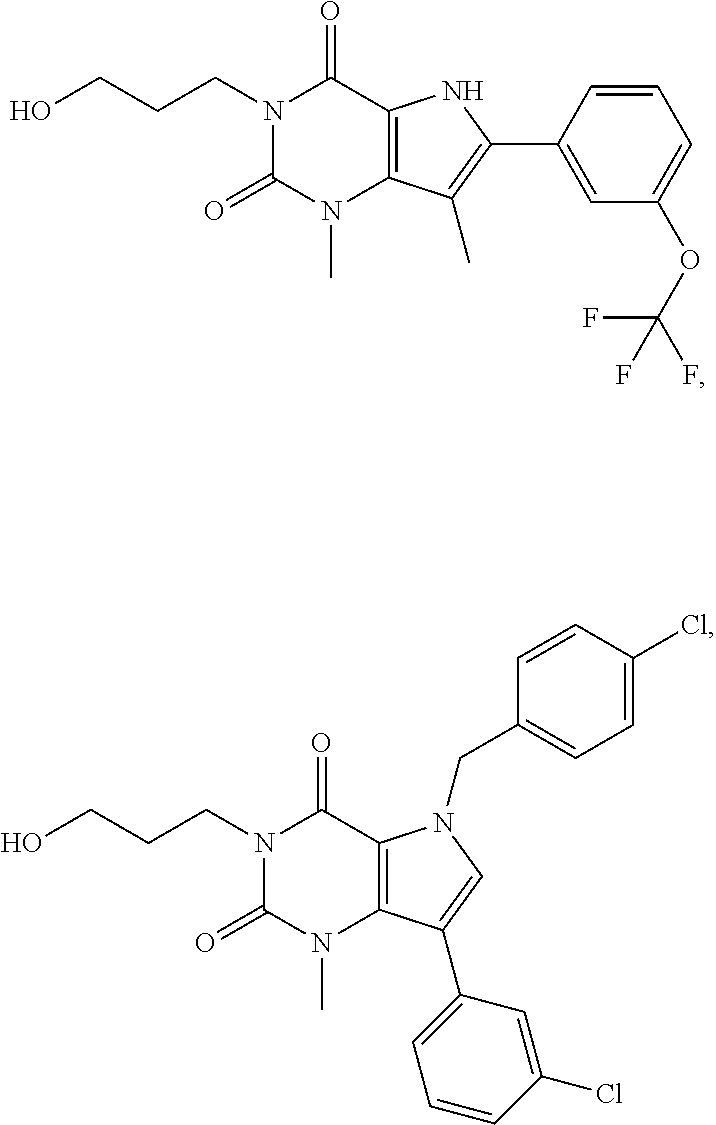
C12=C(N(C)C(=O)N(CCCO)C1=O)C(C)=C(C1=CC(OC(F)(F)F)=CC=C1)N2.C12=C(N(C)C(=O)N(CCCO)C1=O)C(C1=CC=CC(Cl)=C1)=CN2CC1=CC=C(Cl)C=C1
